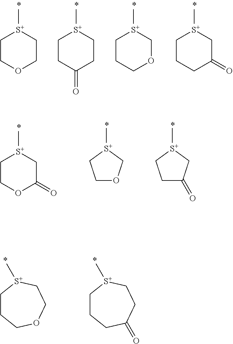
C1CCC(=O)C[S+]1C.C1CCOC[S+]1C.C1CC(=O)CC[S+]1C.C1COCC[S+]1C.C1COC(=O)C[S+]1C.C1OC[S+](C)C1.C1C(=O)C[S+](C)C1.C1CCOCC[S+]1C.C1CCC(=O)CC[S+]1C
